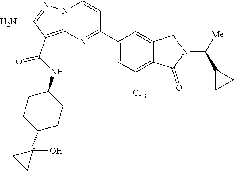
O=C(NC1CCC(C2(O)CC2)CC1)C1=C2N(N=C1N)C=CC(C1=CC([CF3])=C3C(=C1)CN(C(C1CC1)[Me])C3=O)=N2
